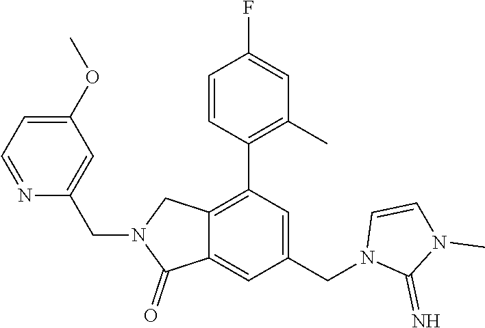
C12=C(C3=C(C)C=C(F)C=C3)C=C(CN3C(=N)N(C)C=C3)C=C1C(=O)N(CC1=CC(OC)=CC=N1)C2
